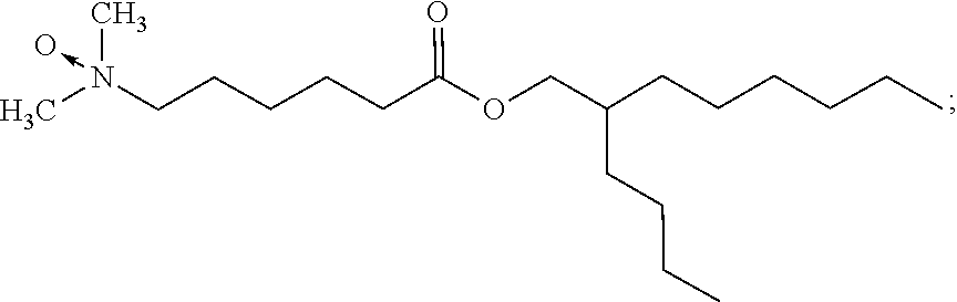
CN(CCCCCC(=O)OCC(CCCC)CCCCCC)(->O)C
